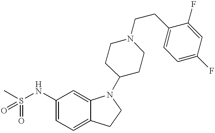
C1(NS(C)(=O)=O)=CC=C2C(=C1)N(C1CCN(CCC3=CC=C(F)C=C3F)CC1)CC2
